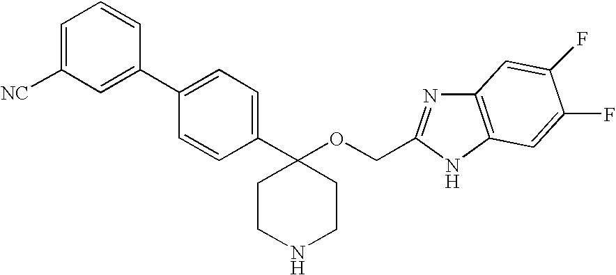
C1=C([NC])C=C(C2=CC=C(C3(OCC4=NC5=C(N4)C=C(F)C(F)=C5)CCNCC3)C=C2)C=C1
